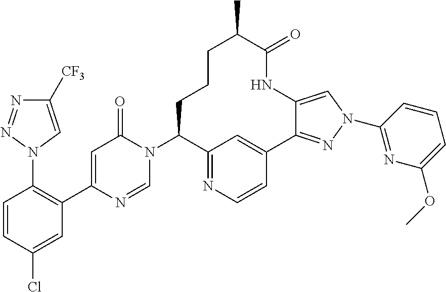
C1=CC(Cl)=CC(C2=CC(=O)N(C3C4=NC=CC(=C4)C4=NN(C5=NC(OC)=CC=C5)C=C4NC(=O)C(C)CCC3)C=N2)=C1N1C=C([CF3])N=N1
